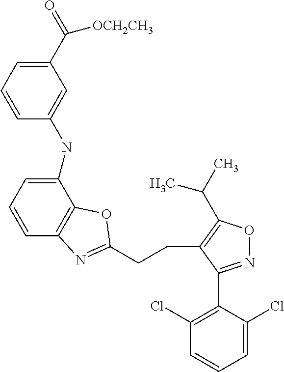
C1(C(=O)[OCH2CH3])=CC=CC(NC2=CC=CC3=C2OC(CCC2=C(C(C)C)ON=C2C2=C(Cl)C=CC=C2Cl)=N3)=C1
